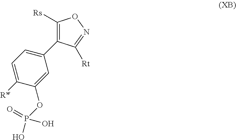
C1=C([Rw])C(OP(O)(=O)O)=CC(C2=C([Rs])ON=C2[Rt])=C1
